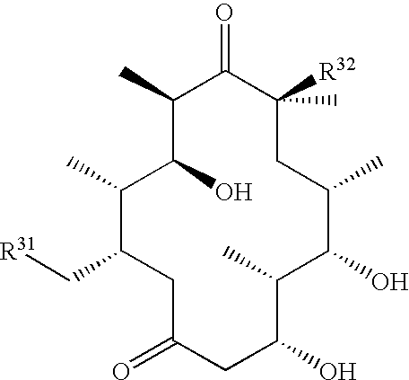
C1(C)C(C[R31])CC(=O)CC(O)C(C)C(O)C(C)CC([R32])(C)C(=O)C(C)C1O
